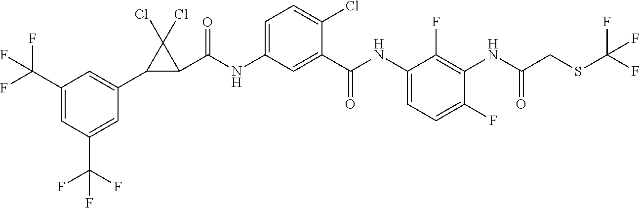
C1(C2=CC(C(F)(F)F)=CC(C(F)(F)F)=C2)C(C(NC2=CC=C(Cl)C(C(NC3=CC=C(F)C(NC(CSC(F)(F)F)=O)=C3F)=O)=C2)=O)C1(Cl)Cl
